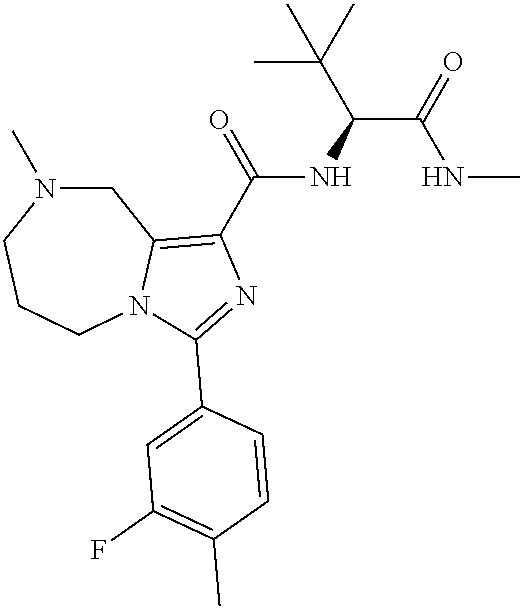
C1N(C)CCCN2C1=C(C(=O)NC(C(=O)NC)C(C)(C)C)N=C2C1=CC(F)=C(C)C=C1
